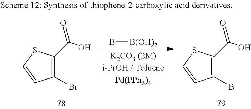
C1(Br)=C(C(O)=O)SC=C1.B[B(OH)2].C1(B)=C(C(O)=O)SC=C1
